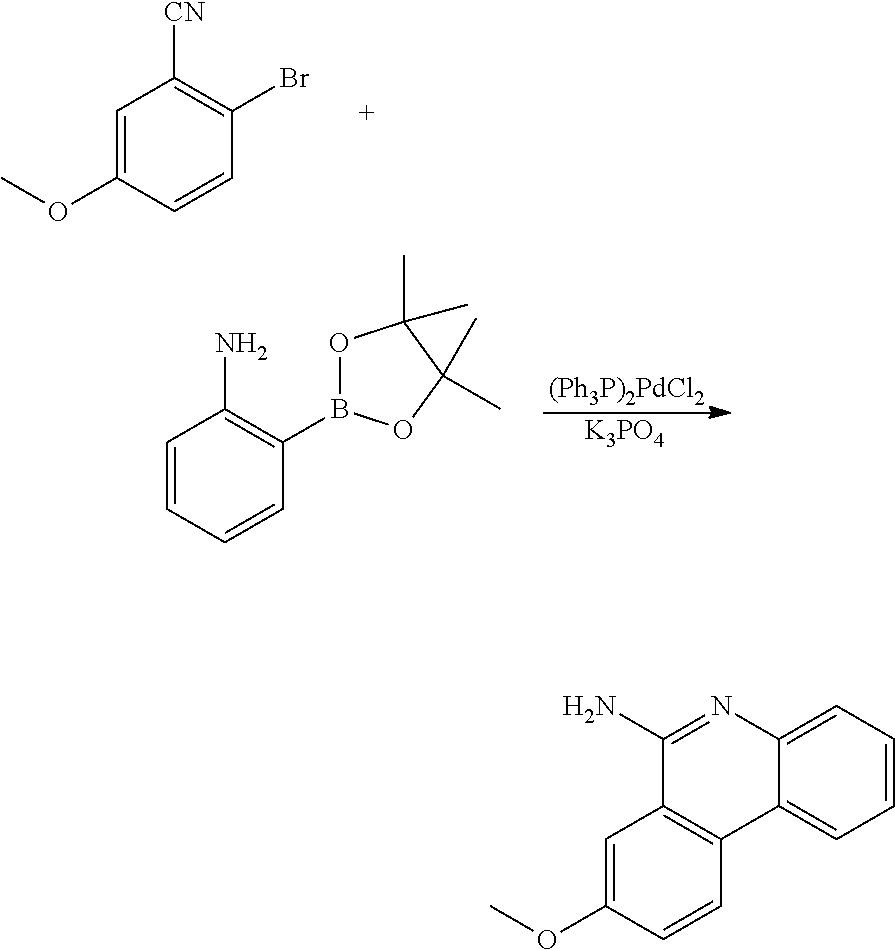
C1=C(OC)C=CC(Br)=C1[CN].[(Ph3P)2PdCl2].[K3PO4].C1=CC=CC(B2OC(C)(C)C(C)(C)O2)=C1N.C1(N)=NC2=CC=CC=C2C2=C1C=C(OC)C=C2
